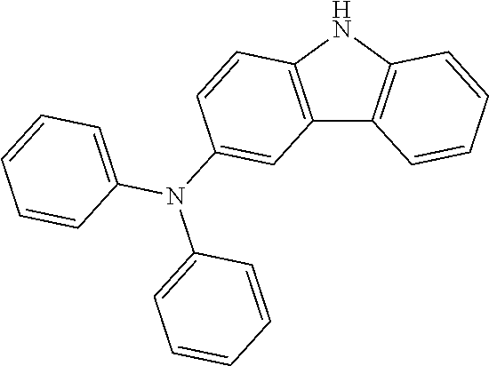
C12=C(NC3=C1C=CC=C3)C=CC(N(C1=CC=CC=C1)C1=CC=CC=C1)=C2
